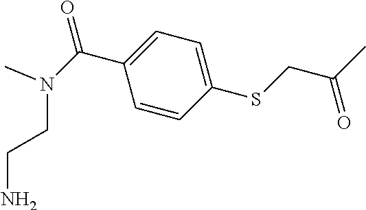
C1=C(C(N(CCN)C)=O)C=CC(SCC(C)=O)=C1
